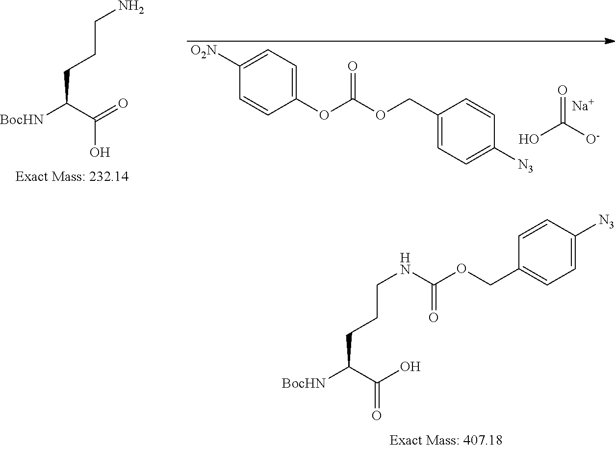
C1=C([N3])C=CC(COC(NCCCC([BocHN])C(=O)O)=O)=C1.NCCCC([BocHN])C(O)=O.OC([O-])=O.[Na].C1(OC(OCC2=CC=C([N3])C=C2)=O)=CC=C([O2N])C=C1
